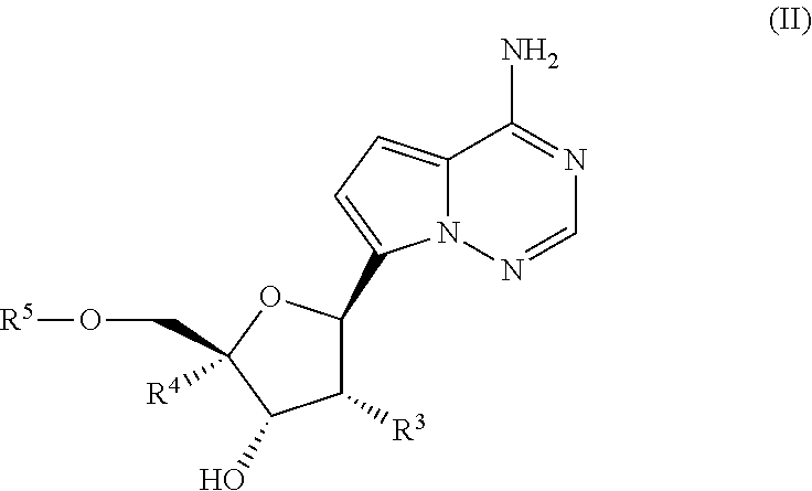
C12=CC=C(C3C([R3])C(O)C(CO[R5])([R4])O3)N1N=CN=C2N
